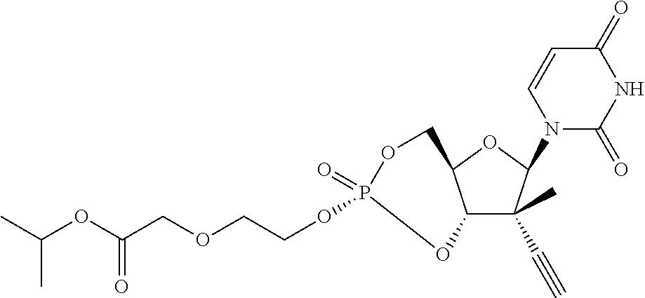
C12C(C)(C#C)C(N3C(=O)NC(=O)C=C3)OC1COP(=O)(OCCOCC(OC(C)C)=O)O2
